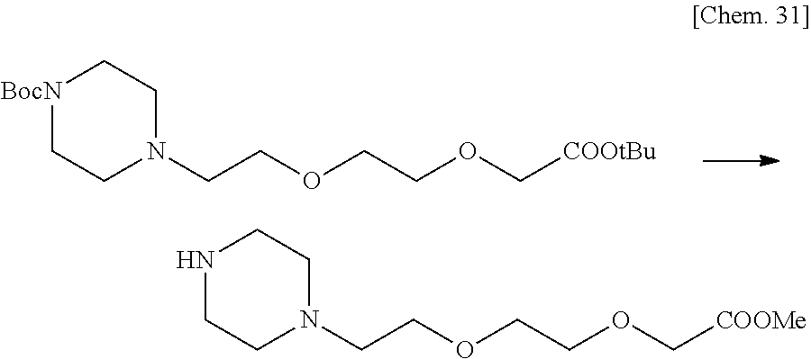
N1(CCOCCOC[COOtBu])CC[BocN]CC1.N1(CCOCCOC[COOMe])CCNCC1
